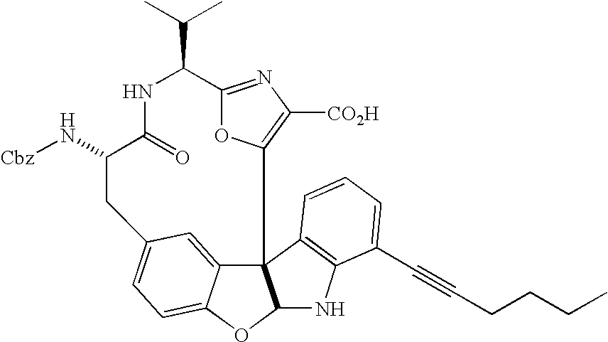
N1C(=O)C(N[Cbz])CC2=CC=C3C(=C2)C2(C4=C([CO2H])N=C(O4)C1C(C)C)C(O3)NC1=C2C=CC=C1C#CCCCC
